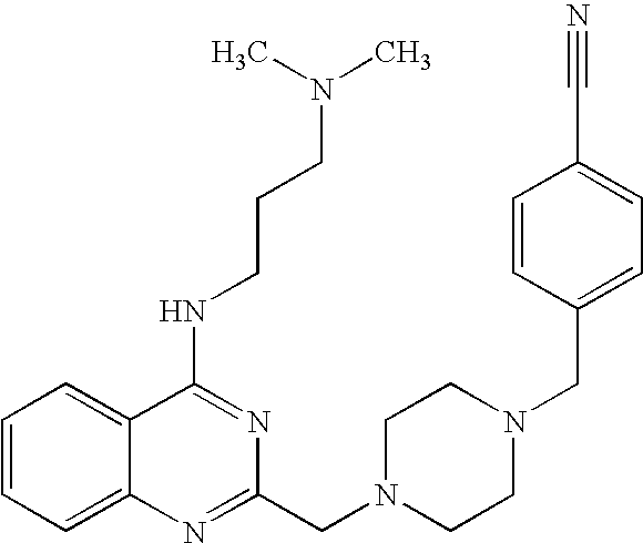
C1=CC=C2C(=C1)C(NCCCN(C)C)=NC(CN1CCN(CC3=CC=C(C#N)C=C3)CC1)=N2
